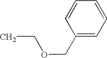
C1=CC=CC=C1COCC
